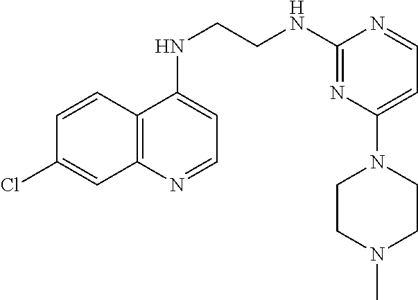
C1=CC2=C(C=C1Cl)N=CC=C2NCCNC1=NC(N2CCN(C)CC2)=CC=N1
